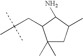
C1(C)(C)CC(C)C(N)C1CC(C)(C)C
